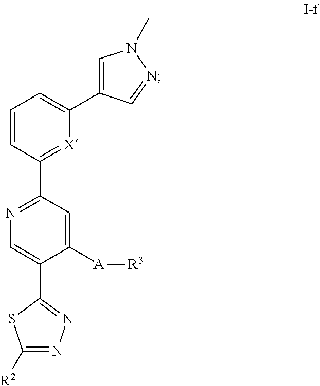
C1=CC=C(C2=CN(C)N=C2)[X]=C1C1=NC=C(C2=NN=C([R2])S2)C([A][R3])=C1
